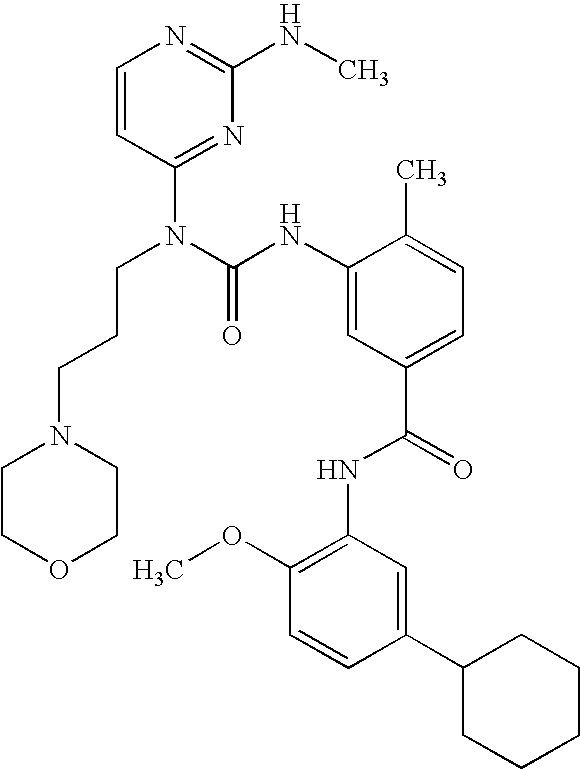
C1=CC(N(C(NC2=CC(C(NC3=C(OC)C=CC(C4CCCCC4)=C3)=O)=CC=C2C)=O)CCCN2CCOCC2)=NC(NC)=N1
